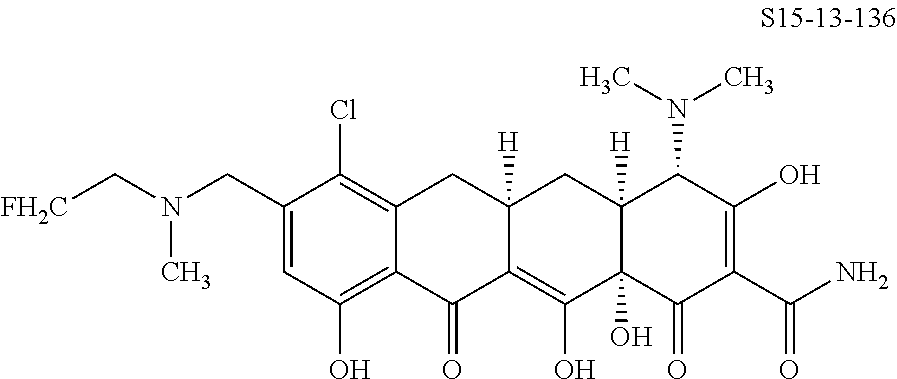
C1(CN(C)C[FH2C])=CC(O)=C2C(=C1Cl)CC1([H])C(=C(O)C3(O)C([H])(C1)C(N(C)C)C(O)=C(C(N)=O)C3=O)C2=O
